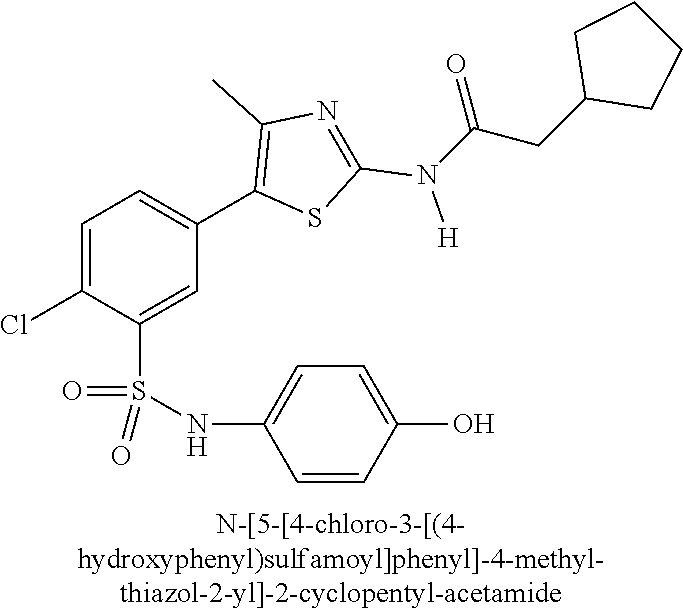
C1=C(Cl)C(S(NC2=CC=C(O)C=C2)(=O)=O)=CC(C2=C(C)N=C(N([H])C(CC3CCCC3)=O)S2)=C1
